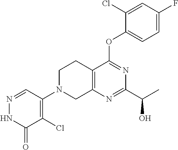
C1(C(C)O)=NC2=C(CCN(C3=C(Cl)C(=O)NN=C3)C2)C(OC2=CC=C(F)C=C2Cl)=N1
